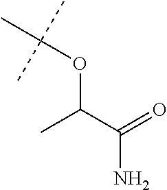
CC(OC(C)(C)C)C(=O)N
